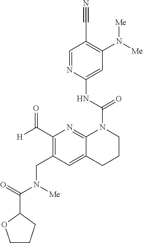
N(C1=C(C#N)C=NC(NC(=O)N2CCCC3=CC(CN(C(C4OCCC4)=O)[Me])=C(C([H])=O)N=C23)=C1)([Me])[Me]
